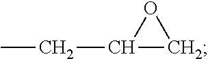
C1(CC)CO1
